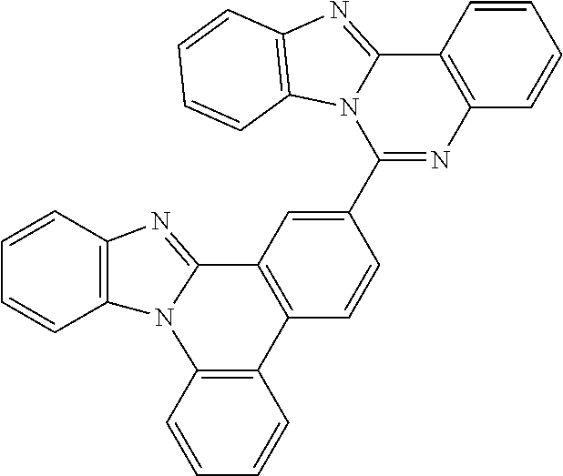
C1=CC2=C(C=C1)N1C(=NC3=C1C=CC=C3)C1=C2C=CC(C2=NC3=C(C4=NC5=C(N24)C=CC=C5)C=CC=C3)=C1
